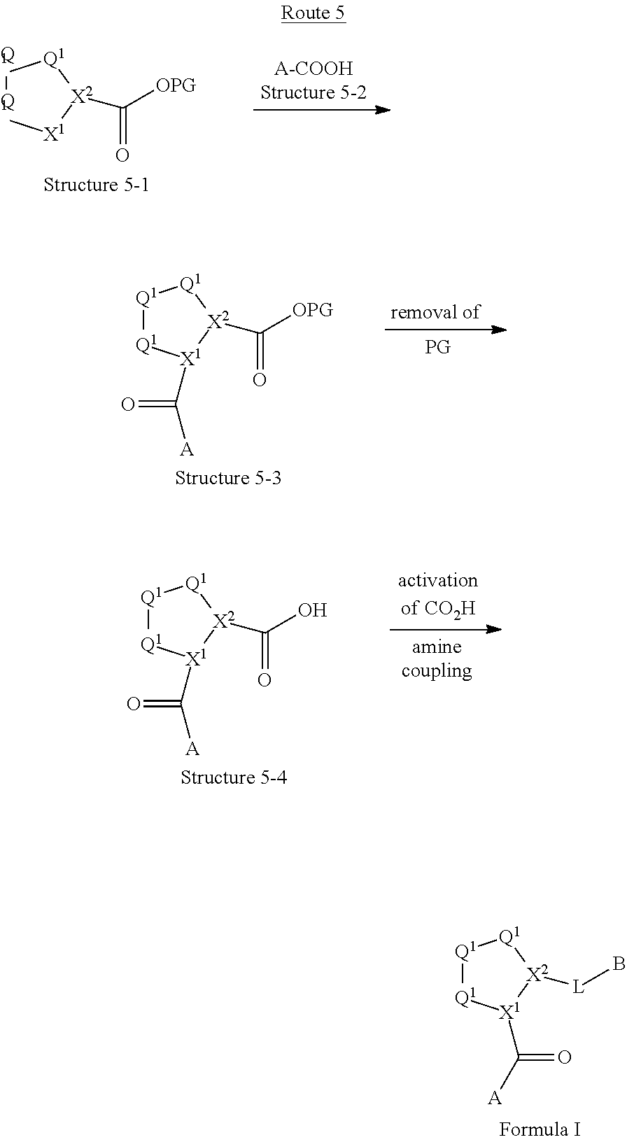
[Q1]1[Q1][X1][X2](C(=O)[OPG])[Q1]1.[Q1]1[Q1][X1](C([A])=O)[X2](C(=O)[OPG])[Q1]1.[Q1]1[Q1][X1](C([A])=O)[X2](C(=O)O)[Q1]1.[Q1]1[Q1][X1](C([A])=O)[X2]([L]B)[Q1]1
